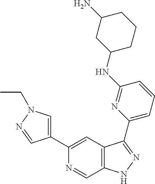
C1(C2=CN(CC)N=C2)=CC2=C(C=N1)NN=C2C1=CC=CC(NC2CCCC(N)C2)=N1
